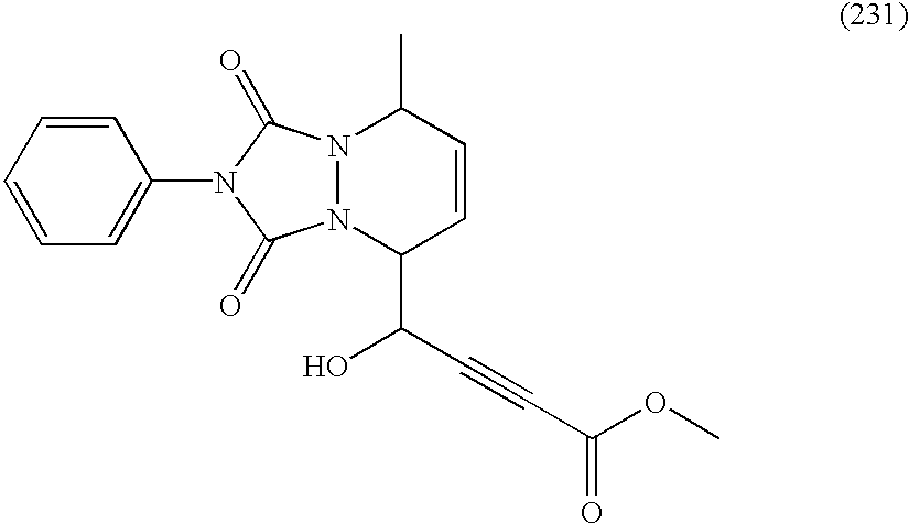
C1(C(O)C#CC(OC)=O)C=CC(C)N2N1C(=O)N(C1=CC=CC=C1)C2=O
